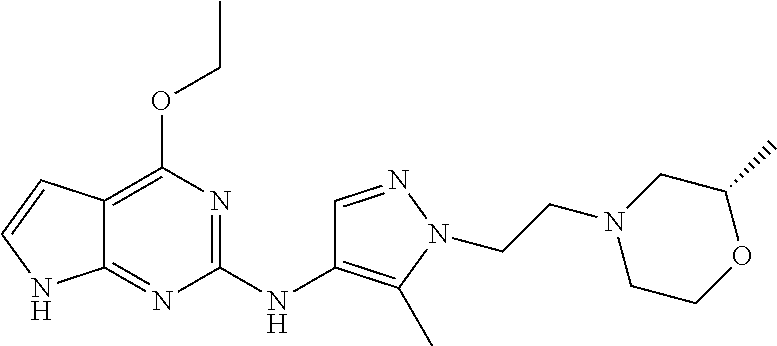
C12=C(OCC)N=C(NC3=C(C)N(CCN4CCOC(C)C4)N=C3)N=C1NC=C2
